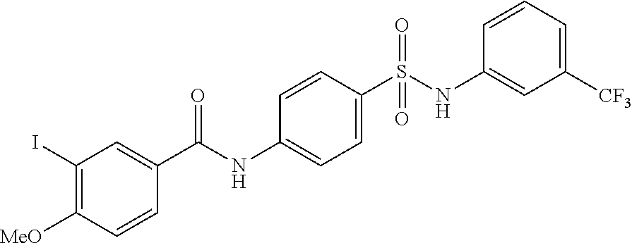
C1(I)=C([MeO])C=CC(C(NC2=CC=C(S(=O)(=O)NC3=CC([CF3])=CC=C3)C=C2)=O)=C1
